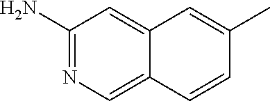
C1(N)=NC=C2C(=C1)C=C(C)C=C2
